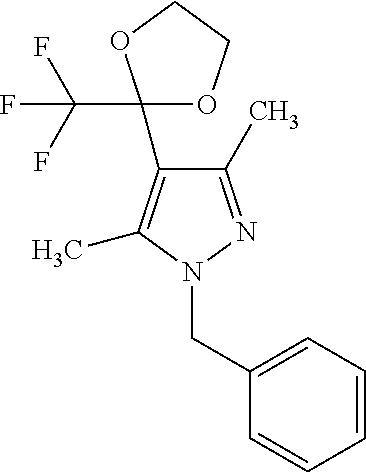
C1(C(F)(F)F)(C2=C(C)N(CC3=CC=CC=C3)N=C2C)OCCO1
